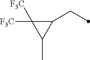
C1(CC)C([F3C])([F3C])C1C
